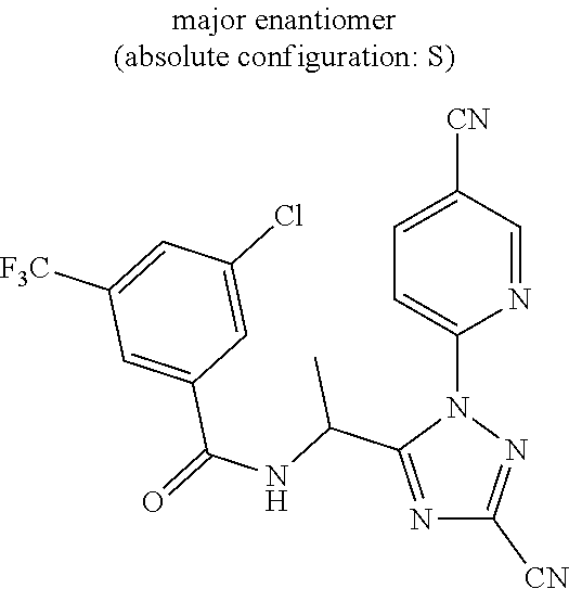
N1=C(C(NC(=O)C2=CC([F3C])=CC(Cl)=C2)C)N(C2=CC=C([CN])C=N2)N=C1[CN]
